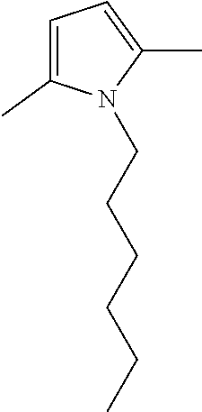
C1=C(C)N(CCCCCC)C(C)=C1
